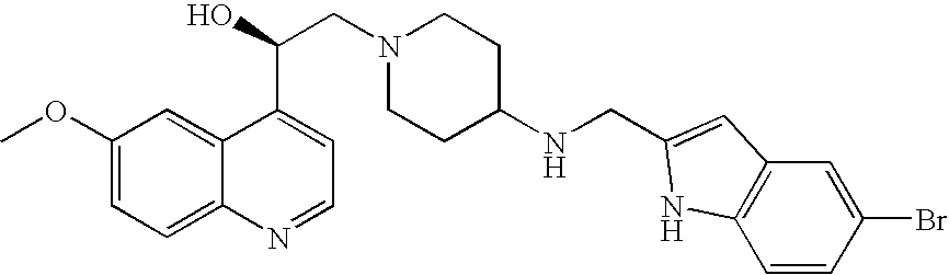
C1(OC)=CC=C2C(=C1)C(C(O)CN1CCC(NCC3=CC4=C(C=CC(Br)=C4)N3)CC1)=CC=N2
